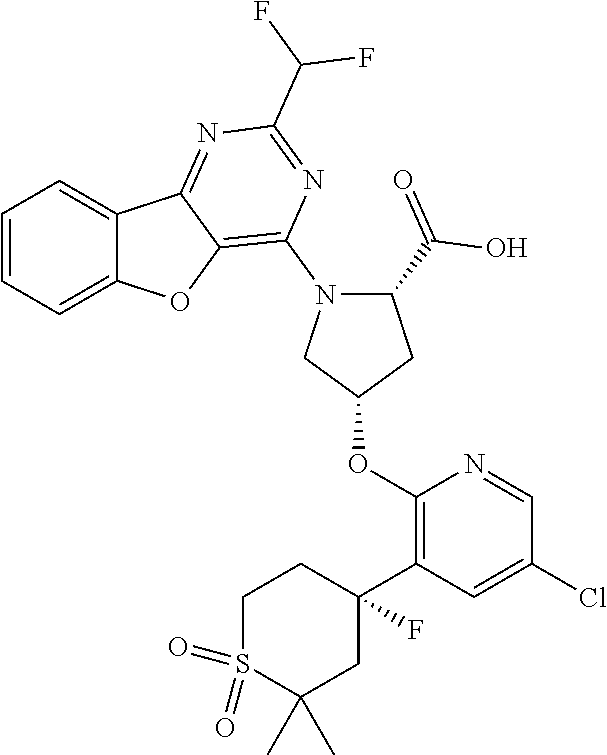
C1=CC=C2C(=C1)C1=NC(C(F)F)=NC(N3CC(OC4=C(C5(F)CCS(=O)(=O)C(C)(C)C5)C=C(Cl)C=N4)CC3C(O)=O)=C1O2
